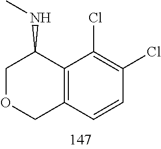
C1OCC2=C(C1NC)C(Cl)=C(Cl)C=C2
